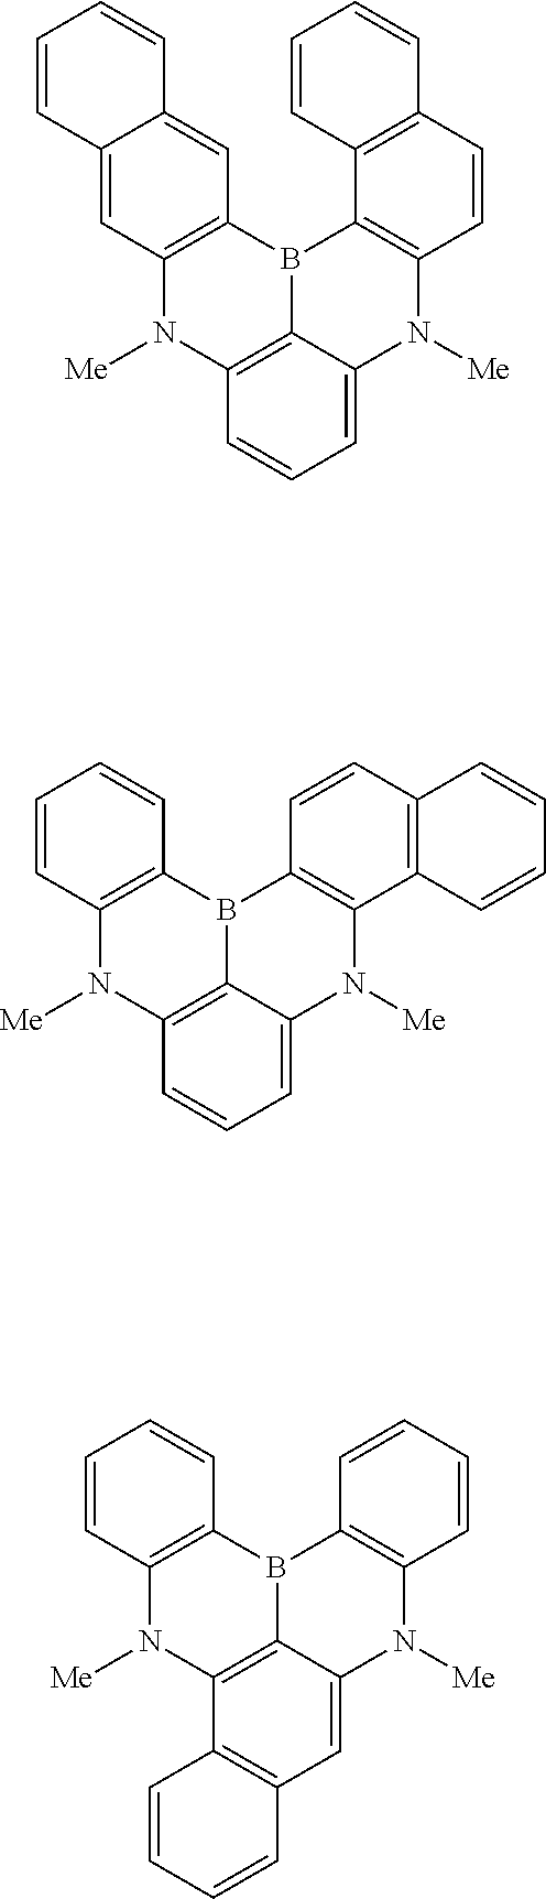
C12=C(B3C4=C(N1[Me])C=CC=C4N([Me])C1=C3C3=C(C=C1)C=CC=C3)C=C1C(=C2)C=CC=C1.C12=C(B3C4=C(N1[Me])C=CC=C4N([Me])C1=C3C=CC3=C1C=CC=C3)C=CC=C2.C12=C(B3C4=C(N1[Me])C1=C(C=C4N([Me])C4=C3C=CC=C4)C=CC=C1)C=CC=C2
